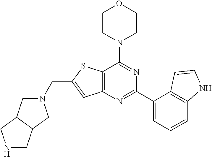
C12=C(N=C(C3=CC=CC4=C3C=CN4)N=C1N1CCOCC1)C=C(CN1CC3C(C1)CNC3)S2
